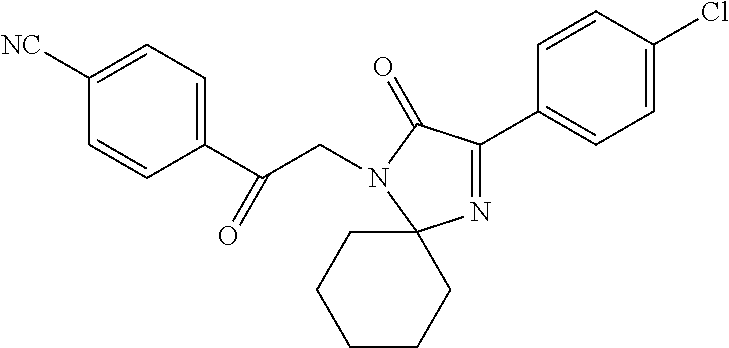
C1([NC])=CC=C(C(CN2C(=O)C(C3=CC=C(Cl)C=C3)=NC23CCCCC3)=O)C=C1
